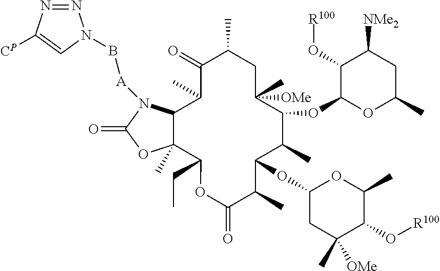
C1(=O)C(C)C2C(C)(C(CC)OC(=O)C(C)C(OC3CC(C)([OMe])C(O[R100])C(C)O3)C(C)C(OC3OC(C)CC([NMe2])C3O[R100])C(C)([OMe])CC1C)OC(=O)N2[A]BN1N=NC([CP])=C1
